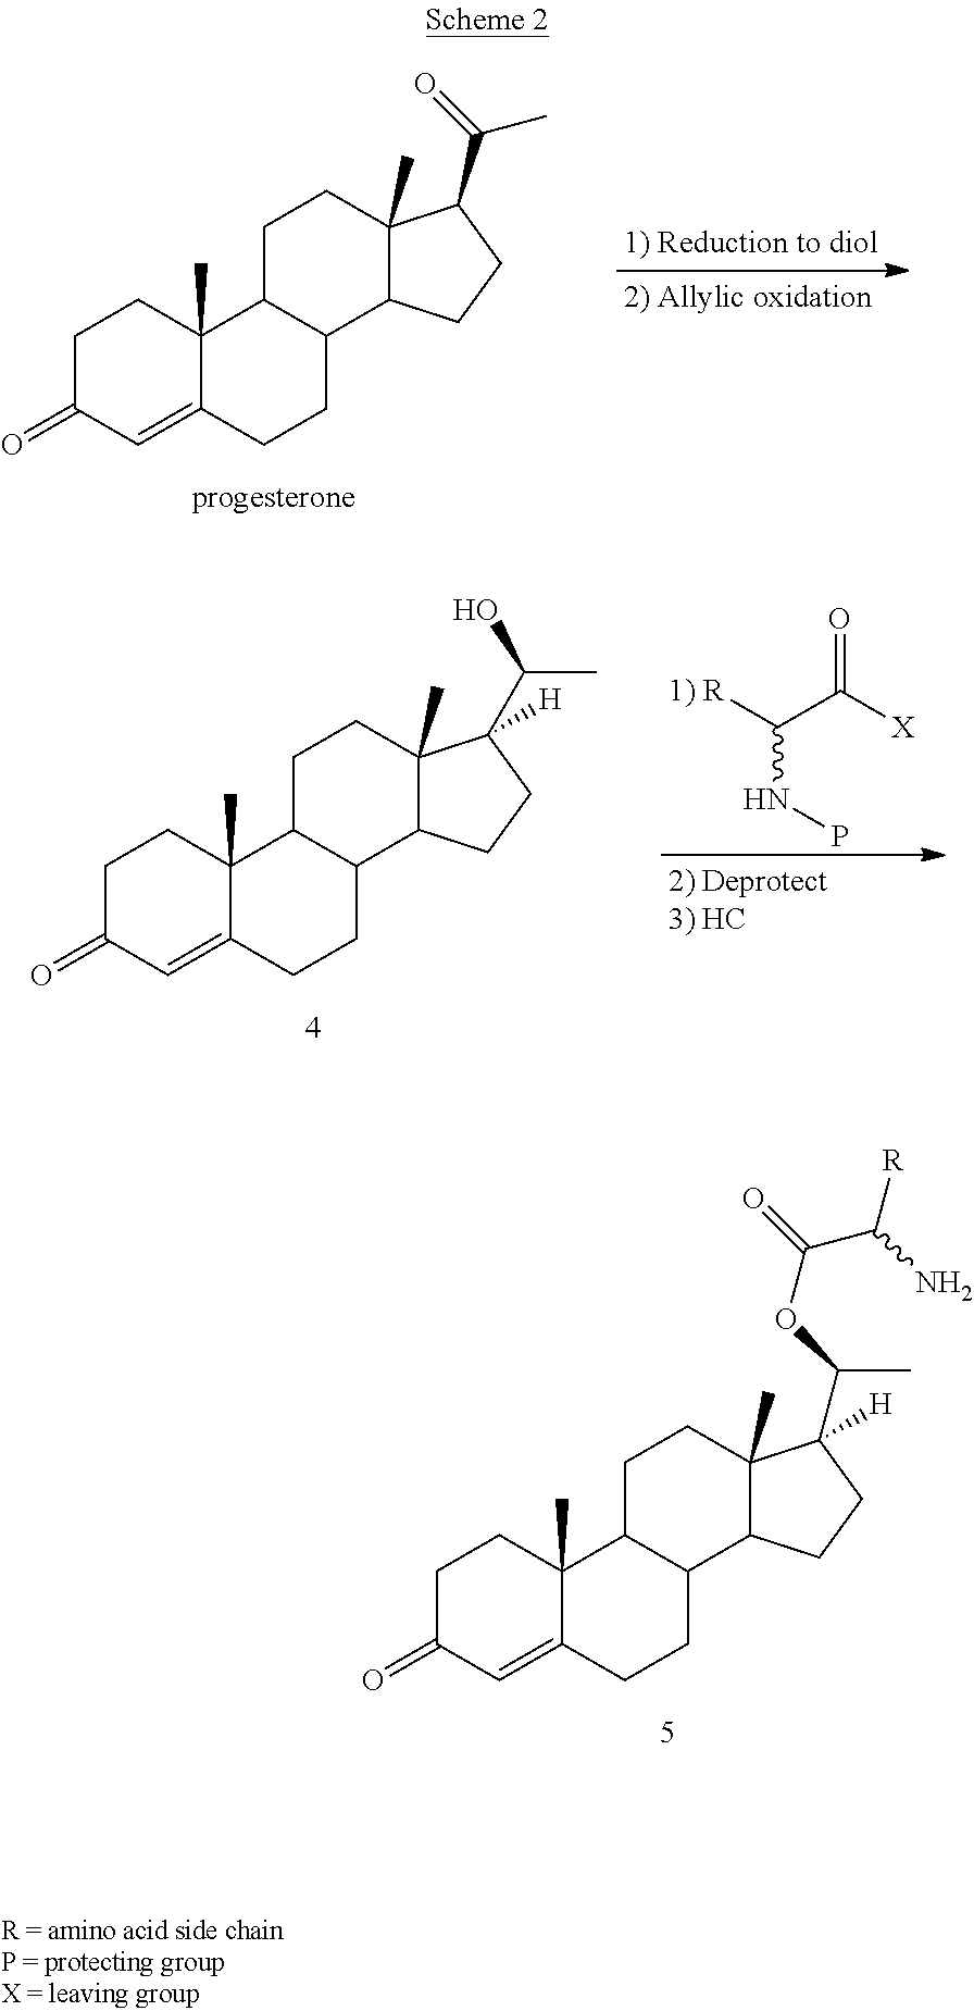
C(NP)(C([X])=O)[R].C1C(=O)C=C2C(C)(C1)C1C(CC2)C2C(C)(CC1)C(C(C)O)([H])CC2.C1C(=O)C=C2C(C)(C1)C1C(CC2)C2C(C)(CC1)C(C(C)OC(C([R])N)=O)([H])CC2.C1C(=O)C=C2C(C)(C1)C1C(CC2)C2C(C)(CC1)C(C(C)=O)CC2
